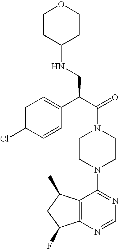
C1(C(C(=O)N2CCN(C3=NC=NC4=C3C(C)CC4F)CC2)CNC2CCOCC2)=CC=C(Cl)C=C1
